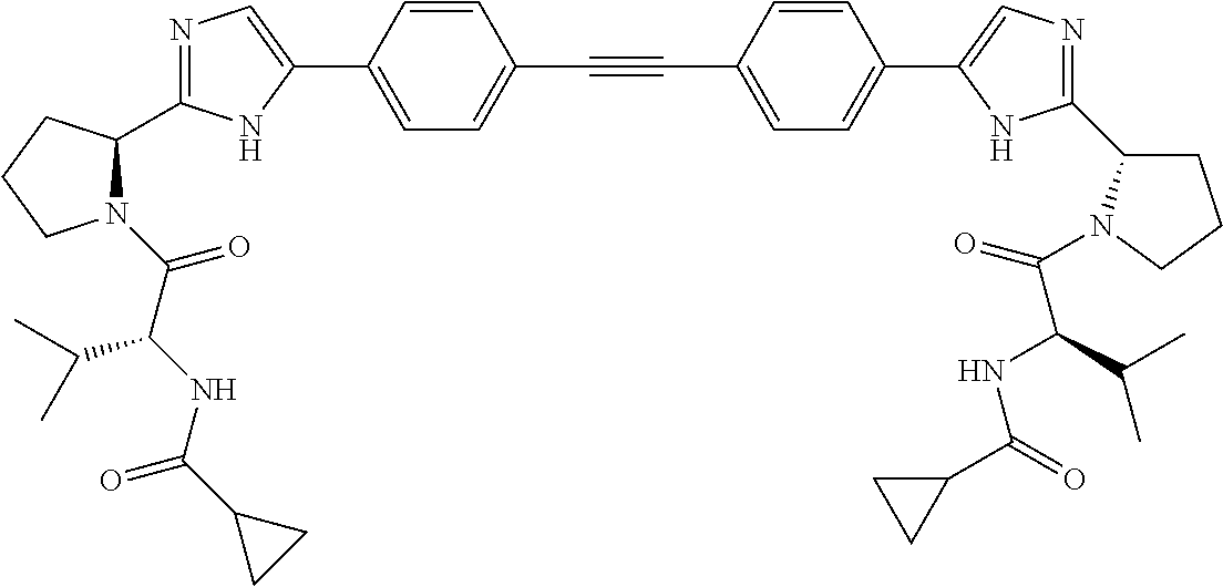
N1=C(C2N(C(C(NC(C3CC3)=O)C(C)C)=O)CCC2)NC(C2=CC=C(C#CC3=CC=C(C4=CN=C(C5CCCN5C(=O)C(C(C)C)NC(C5CC5)=O)N4)C=C3)C=C2)=C1
